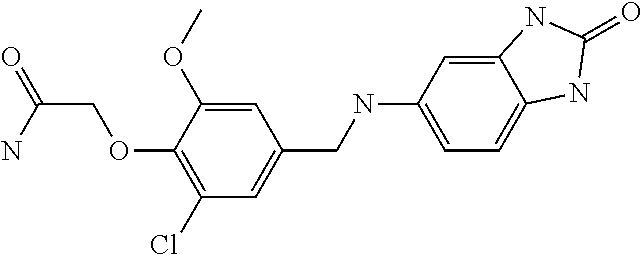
C1=C(OC)C(OCC(N)=O)=C(Cl)C=C1CNC1=CC=C2C(=C1)NC(=O)N2
